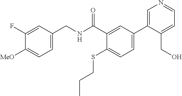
C1=C(CNC(C2=CC(C3=CN=CC=C3CO)=CC=C2SCCC)=O)C=C(F)C([MeO])=C1
